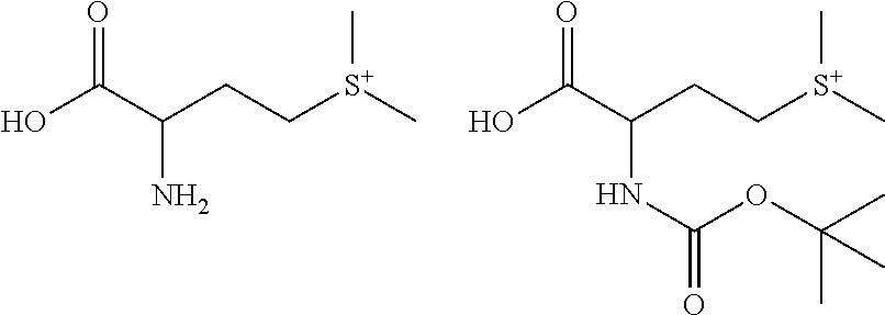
[S+](C)(CCC(C(O)=O)N)C.[S+](C)(CCC(C(O)=O)NC(=O)OC(C)(C)C)C
